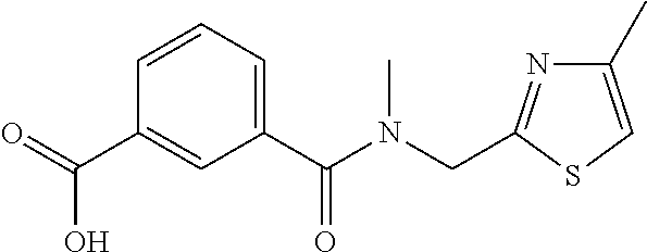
C1(C)=CSC(CN(C(C2=CC=CC(C(=O)O)=C2)=O)C)=N1
